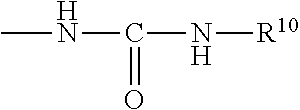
CNC(N[R10])=O
